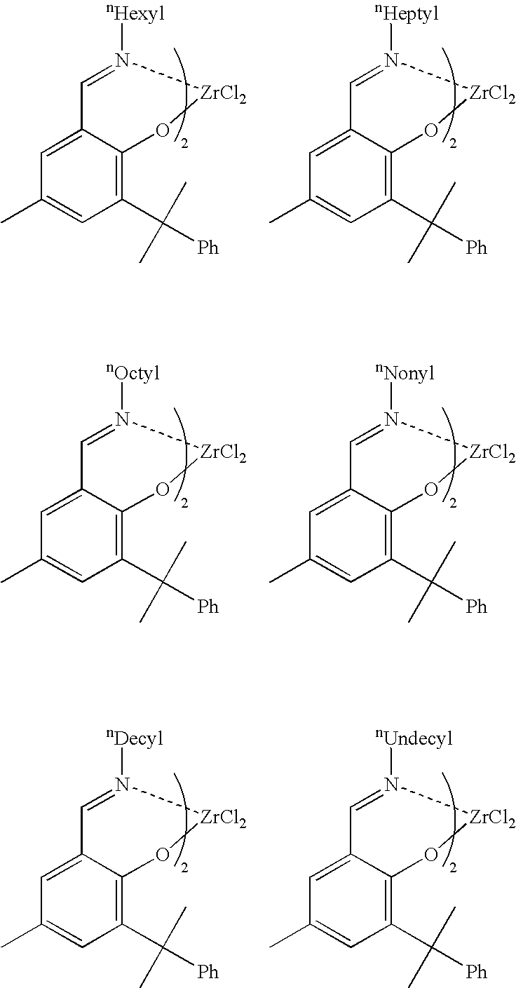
C1=N([nHexyl])[ZrCl2]OC2=C(C(C)(C)[Ph])C=C(C)C=C12.C1=N([nHeptyl])[ZrCl2]OC2=C(C(C)(C)[Ph])C=C(C)C=C12.C1=N([nOctyl])[ZrCl2]OC2=C(C(C)(C)[Ph])C=C(C)C=C12.C1=N([nNonyl])[ZrCl2]OC2=C(C(C)(C)[Ph])C=C(C)C=C12.C1=N([nDecyl])[ZrCl2]OC2=C(C(C)(C)[Ph])C=C(C)C=C12.C1=N([nUndecyl])[ZrCl2]OC2=C(C(C)(C)[Ph])C=C(C)C=C12
